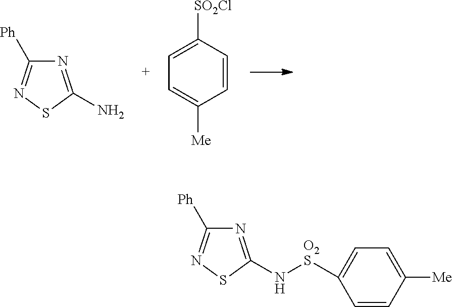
N1=C(N)SN=C1[Ph].C1=C([Me])C=CC([SO2Cl])=C1.N1=C(N[O2S]C2=CC=C([Me])C=C2)SN=C1[Ph]
